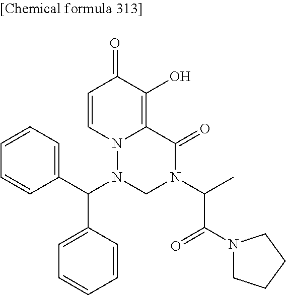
C1=CN2C(=C(O)C1=O)C(=O)N(C(C)C(N1CCCC1)=O)CN2C(C1=CC=CC=C1)C1=CC=CC=C1
